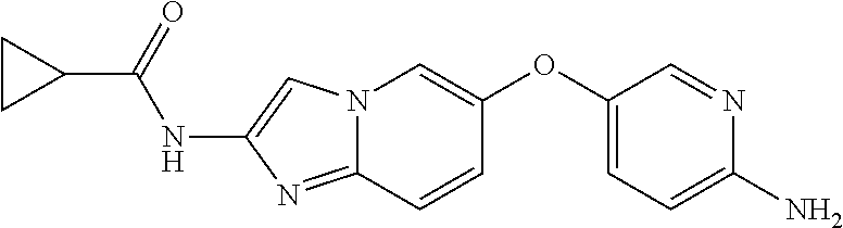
N12C(=NC(NC(C3CC3)=O)=C1)C=CC(OC1=CC=C(N)N=C1)=C2
